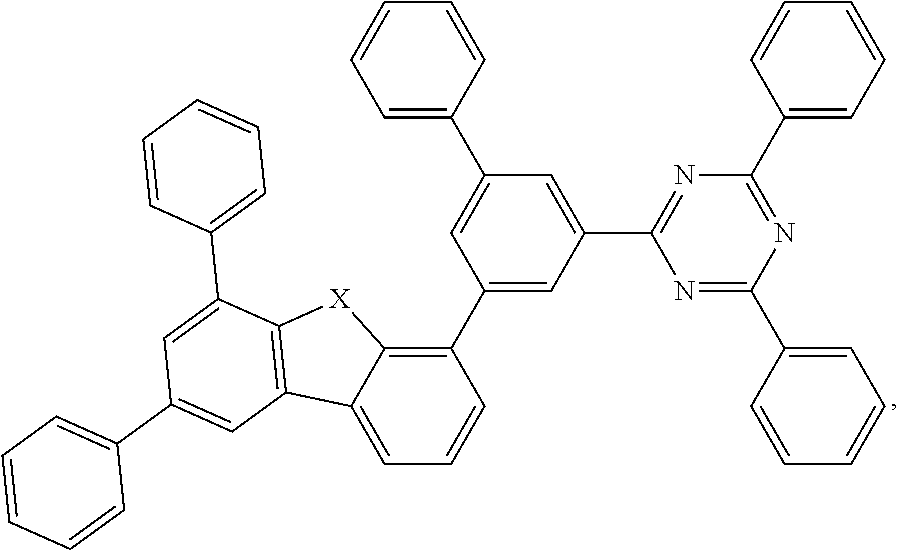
C1=C(C2=CC(C3=C4C(=CC=C3)C3=C([X]4)C(C4=CC=CC=C4)=CC(C4=CC=CC=C4)=C3)=CC(C3=NC(C4=CC=CC=C4)=NC(C4=CC=CC=C4)=N3)=C2)C=CC=C1
